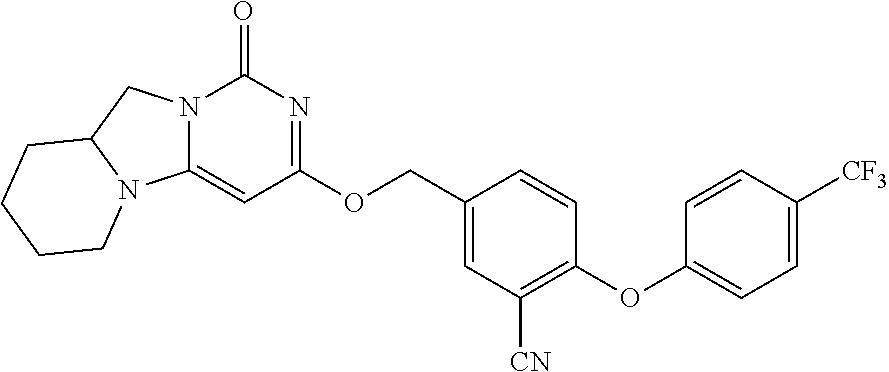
C1(OC2=CC=C([CF3])C=C2)=C([CN])C=C(COC2=NC(=O)N3C(=C2)N2C(C3)CCCC2)C=C1
